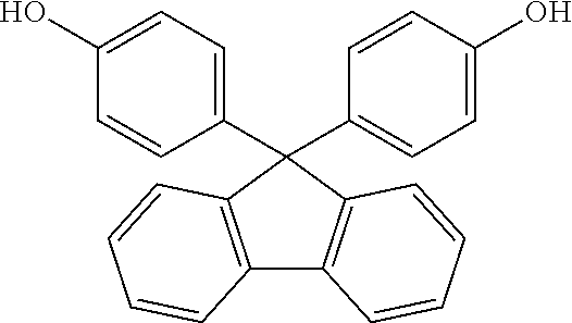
C12=C(C(C3=CC=C(O)C=C3)(C3=CC=C(O)C=C3)C3=C1C=CC=C3)C=CC=C2
